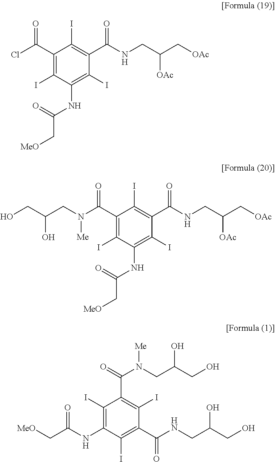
[MeO]CC(NC1=C(I)C(C(=O)N([Me])CC(CO)O)=C(I)C(C(NCC(CO)O)=O)=C1I)=O.ClC(C1=C(I)C(NC(=O)C[MeO])=C(I)C(C(=O)NCC(C[OAc])[OAc])=C1I)=O.N(C(C1=C(I)C(NC(=O)C[MeO])=C(I)C(C(=O)NCC(C[OAc])[OAc])=C1I)=O)(CC(CO)O)[Me]
